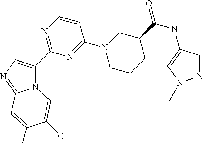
N12C(=NC=C1C1=NC=CC(N3CC(C(NC4=CN(C)N=C4)=O)CCC3)=N1)C=C(F)C(Cl)=C2
